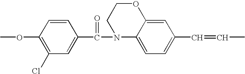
O(C1=C(Cl)C=C(C(=O)N2C3=CC=C(C=CC)C=C3OCC2)C=C1)C
